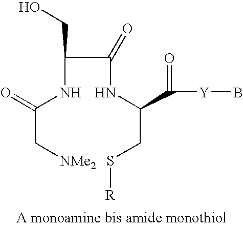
C(NC(=O)C[NMe2])(C(NC(CS[R])C([Y]B)=O)=O)CO
